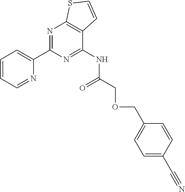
N1=C(C2=CC=CC=N2)N=C(NC(COCC2=CC=C(C#N)C=C2)=O)C2=C1SC=C2
